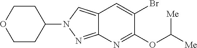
C12=CN(C3CCOCC3)N=C1N=C(OC([Me])[Me])C(Br)=C2
